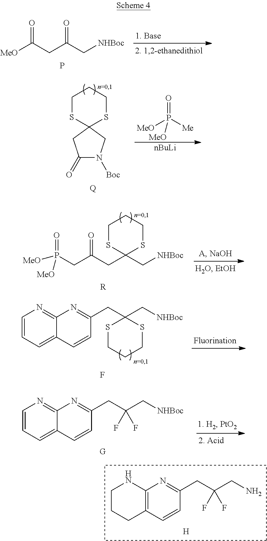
[MeO]C(CC(C[NHBoc])=O)=O.P.C1(=O)N([Boc])CC2(C1)SCCCS2.[Q].[MeO]P([Me])(=O)[MeO].[nBuLi].C1(C[NHBoc])(CC(CP([MeO])(=O)[MeO])=O)SCCCS1.[R].C1(C[NHBoc])(CC2=NC3=NC=CC=C3C=C2)SCCCS1.F.C(F)(F)(C[NHBoc])CC1=NC2=NC=CC=C2C=C1.[G].C(F)(F)(CN)CC1=NC2=C(C=C1)CCCN2.[H]
